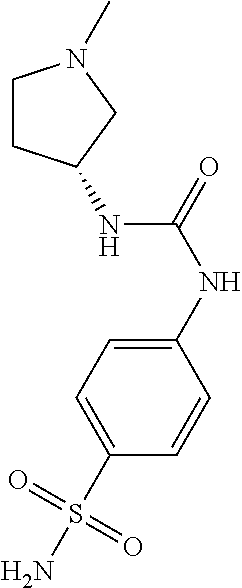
C1(NC(=O)NC2CCN(C)C2)=CC=C(S(N)(=O)=O)C=C1
